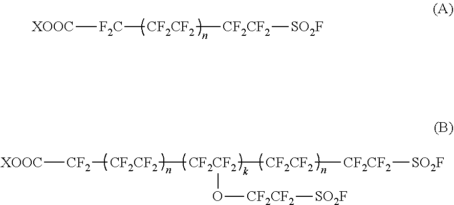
[XOOC][F2C][CF2CF2][CF2CF2][SO2F].[XOOC][CF2][CF2CF2][CF2CF2]([CF2CF2][CF2CF2][SO2F])O[CF2CF2][SO2F]
